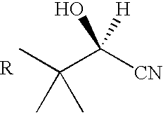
CC(C([CN])(O)[H])(C)C
